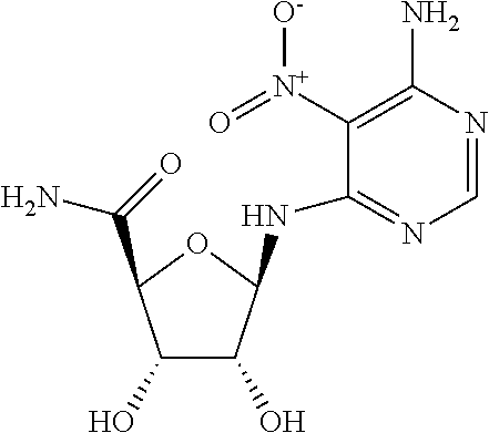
C1=NC(N)=C([N+](=O)[O-])C(NC2C(O)C(O)C(C(N)=O)O2)=N1
